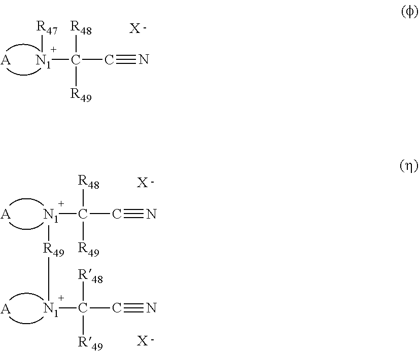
[R47][N1]C(C#N)([R48])[R49].[X].[A].[X].[A].[X].[A].[N1](C(C#N)([R48])[R49])[R49][N1]C(C#N)([R48])[R49]
